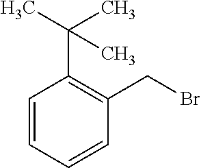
C1=CC=CC(CBr)=C1C(C)(C)C
